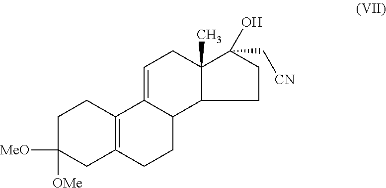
C1CC(C[CN])(O)C2(C)C1C1C(=CC2)C2=C(CC1)CC([MeO])([OMe])CC2
